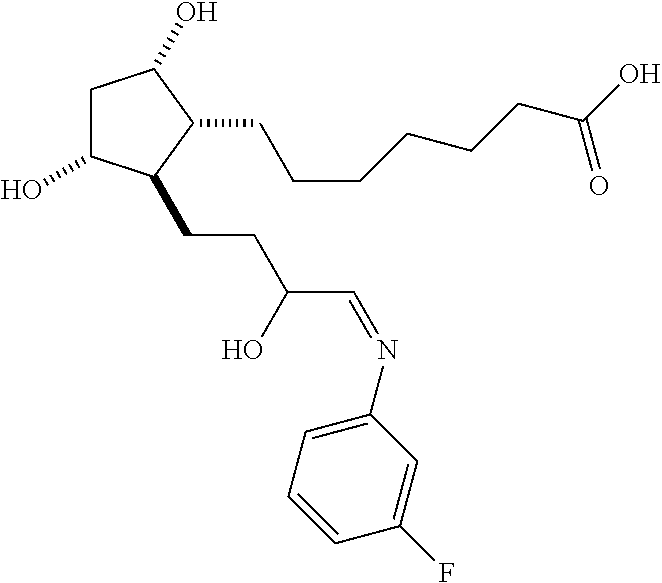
C1C(O)C(CCC(C=NC2=CC=CC(F)=C2)O)C(CCCCCCC(O)=O)C1O
